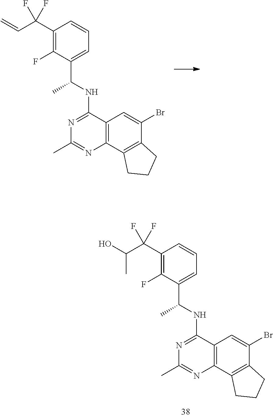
C1=C(C(NC2=NC(C)=NC3=C2C=C(Br)C2=C3CCC2)C)C(F)=C(C(C=C)(F)F)C=C1.C1=C(C(NC2=NC(C)=NC3=C2C=C(Br)C2=C3CCC2)C)C(F)=C(C(C(O)C)(F)F)C=C1
